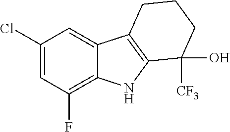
C1(Cl)=CC(F)=C2C(=C1)C1=C(N2)C([CF3])(O)CCC1
